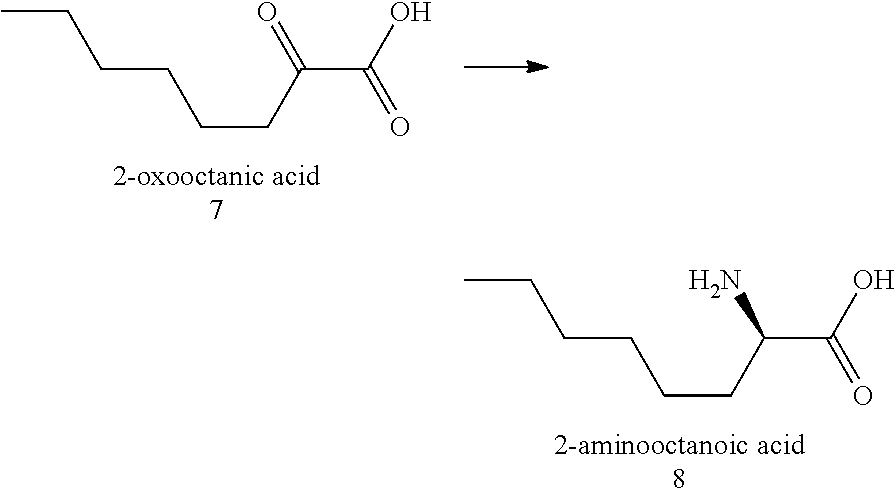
CCCCCCC(C(O)=O)N.CCCCCCC(C(O)=O)=O
